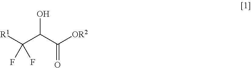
OC(C([OR2])=O)C([R1])(F)F
